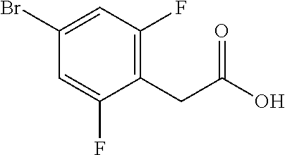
C1=C(F)C(CC(O)=O)=C(F)C=C1Br
